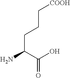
NC(C(O)=O)CCC[COOH]
